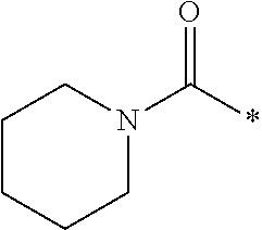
N1(C(*)=O)CCCCC1
